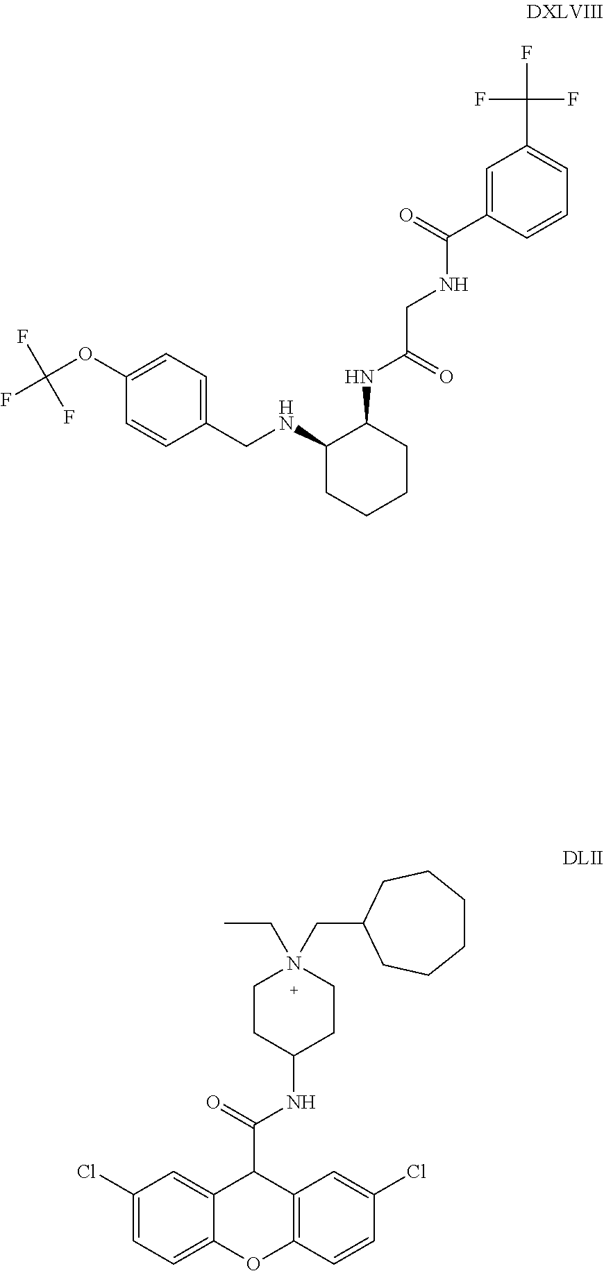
C1CC(NC(=O)C2C3=CC(Cl)=CC=C3OC3=C2C=C(Cl)C=C3)CCN1(CC)CC1CCCCCC1.C1=C(C(=O)NCC(=O)NC2C(NCC3=CC=C(OC(F)(F)F)C=C3)CCCC2)C=CC=C1C(F)(F)F
